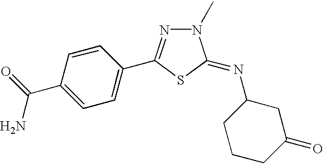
C1=C(C(N)=O)C=CC(C2=NN(C)C(=NC3CCCC(=O)C3)S2)=C1
